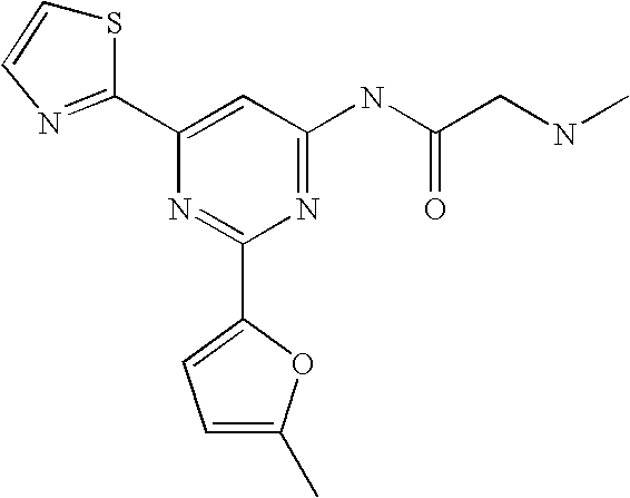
C1(C2=NC=CS2)=CC(NC(CNC)=O)=NC(C2=CC=C(C)O2)=N1
